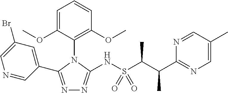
N1=C(C2=CC(Br)=CN=C2)N(C2=C(OC)C=CC=C2OC)C(NS(C(C(C2=NC=C(C)C=N2)C)C)(=O)=O)=N1
